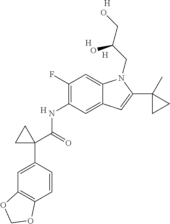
C1(NC(C2(C3=CC4=C(C=C3)OCO4)CC2)=O)=C(F)C=C2C(=C1)C=C(C1(C)CC1)N2CC(CO)O.[H].[H].[H].[H]
